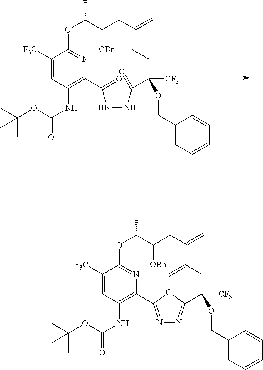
O=C(NNC(C1=C(NC(=O)OC(C)(C)C)C=C([F3C])C(OC(C(CC=C)[OBn])C)=N1)=O)C(CC=C)(OCC1=CC=CC=C1)[CF3].C1(C2=NN=C(C(CC=C)(OCC3=CC=CC=C3)[CF3])O2)=C(NC(=O)OC(C)(C)C)C=C([F3C])C(OC(C(CC=C)[OBn])C)=N1
